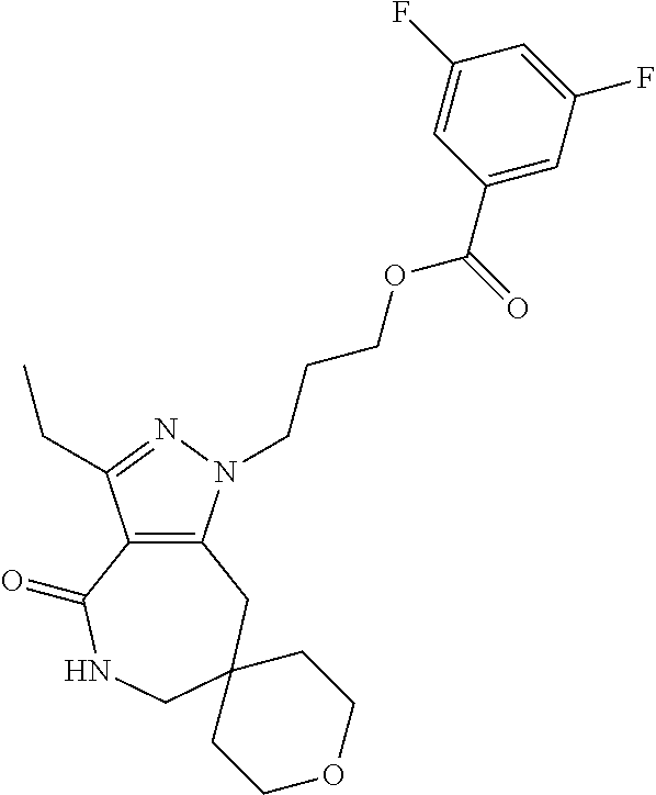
C12=C(N(CCCOC(C3=CC(F)=CC(F)=C3)=O)N=C1CC)CC1(CNC2=O)CCOCC1
